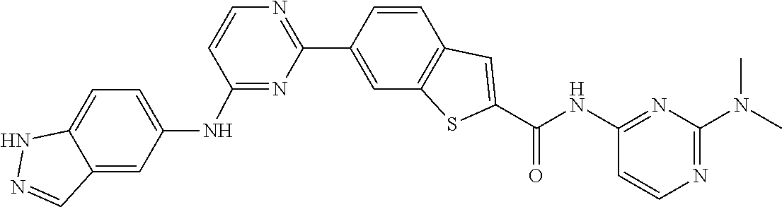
C1=CC2=C(C=C1C1=NC=CC(NC3=CC=C4C(=C3)C=NN4)=N1)SC(C(NC1=NC(N(C)C)=NC=C1)=O)=C2
